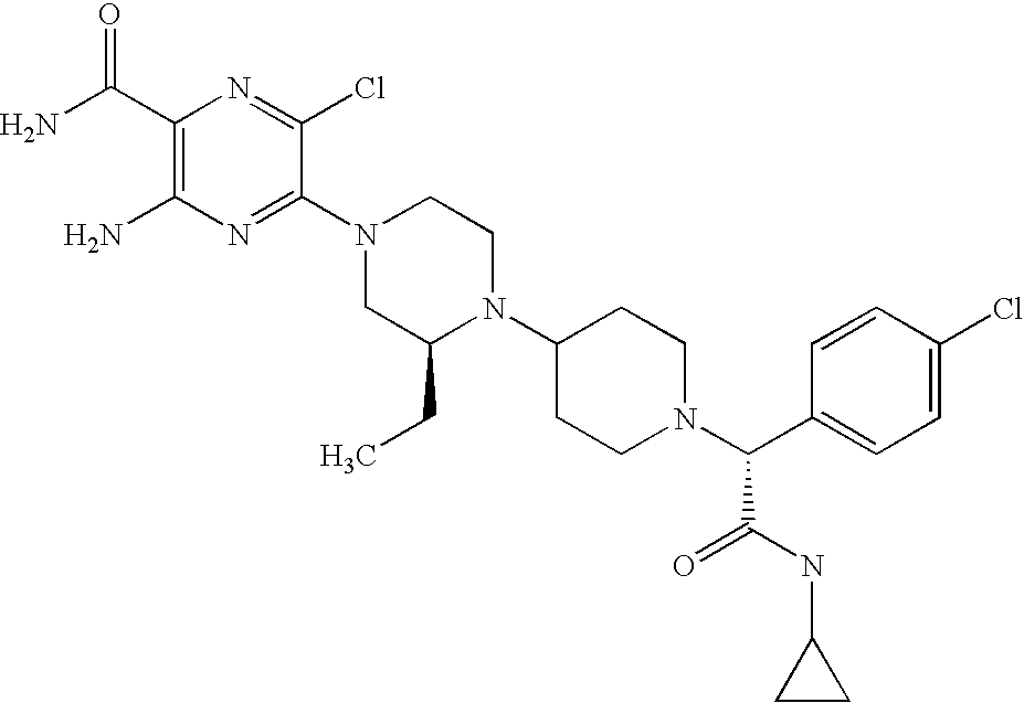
C1(C(N)=O)=C(N)N=C(N2CC(CC)N(C3CCN(C(C4=CC=C(Cl)C=C4)C(=O)NC4CC4)CC3)CC2)C(Cl)=N1
